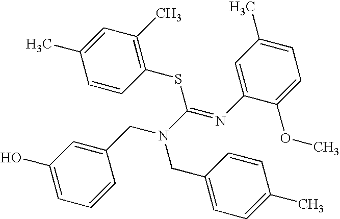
C1(O)=CC=CC(CN(CC2=CC=C(C)C=C2)C(=NC2=CC(C)=CC=C2OC)SC2=C(C)C=C(C)C=C2)=C1
